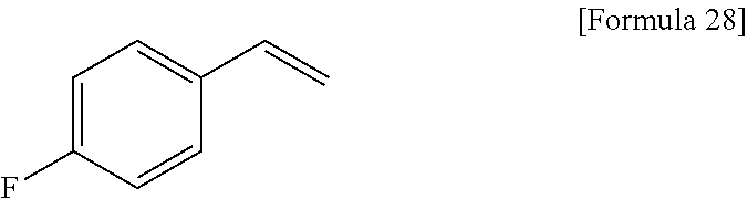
C1=C(F)C=CC(C=C)=C1
